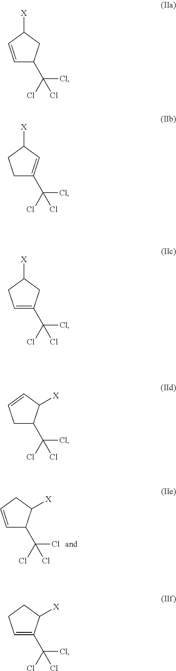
C1=CC([X])CC1C(Cl)(Cl)Cl.C1C(C(Cl)(Cl)Cl)=CC([X])C1.C1=C(C(Cl)(Cl)Cl)CC([X])C1.C1=CCC([X])C1C(Cl)(Cl)Cl.C1C(C(Cl)(Cl)Cl)C([X])C=C1.C1=C(C(Cl)(Cl)Cl)C([X])CC1
